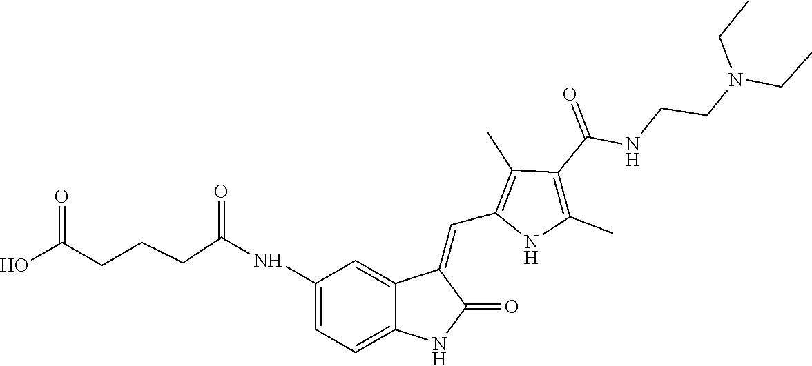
C1(NC(=O)CCCC(O)=O)=CC=C2C(=C1)C(=CC1=C(C)C(C(=O)NCCN(CC)CC)=C(C)N1)C(=O)N2
